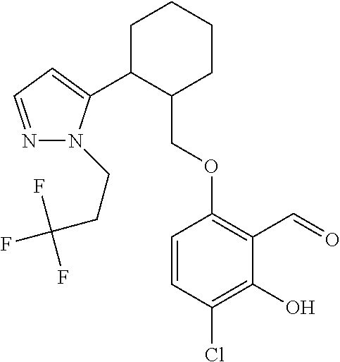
C1C(C2=CC=NN2CCC(F)(F)F)C(COC2=C(C=O)C(O)=C(Cl)C=C2)CCC1
